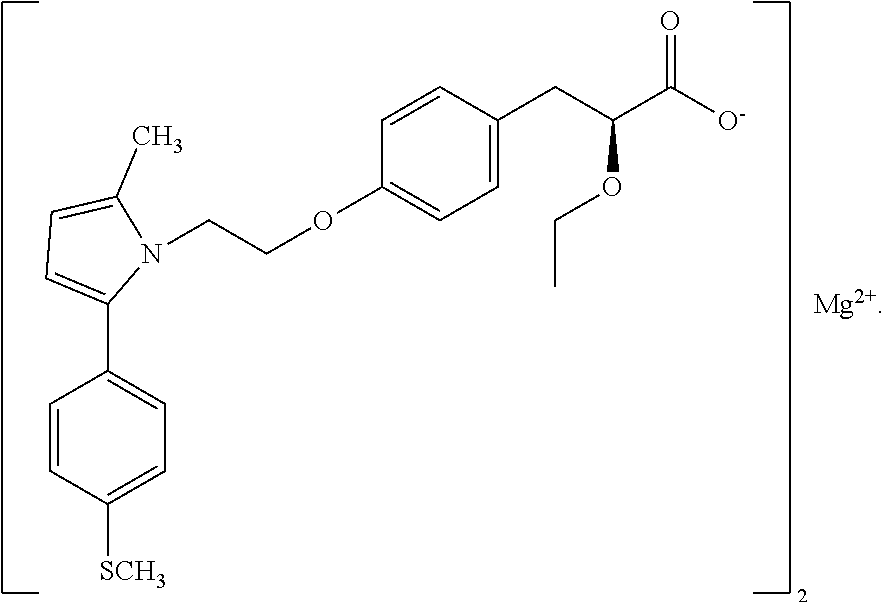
C1=C(CC(C([O-])=O)OCC)C=CC(OCCN2C(C3=CC=C([SCH3])C=C3)=CC=C2C)=C1.[Mg2+]
